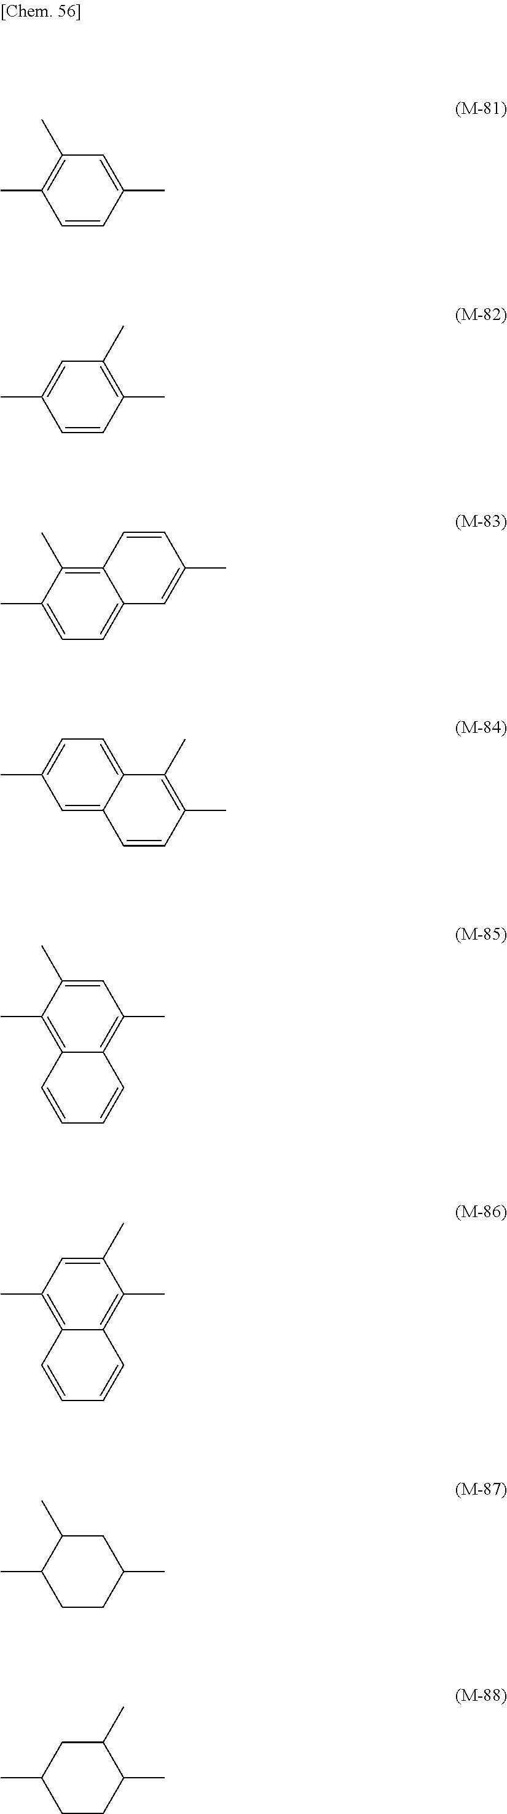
C1=CC(C)=CC(C)=C1C.C1=CC(C)=C(C)C=C1C.C1=C(C)C(C)=C2C(=C1)C=C(C)C=C2.C1=CC2=CC(C)=CC=C2C(C)=C1C.C12=C(C)C(C)=CC(C)=C1C=CC=C2.C12=C(C)C=C(C)C(C)=C1C=CC=C2.C1CC(C)CC(C)C1C.C1CC(C)C(C)CC1C
